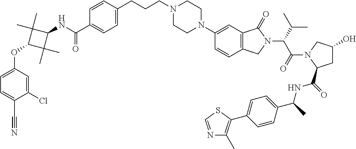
C1=CC(CCCN2CCN(C3=CC4=C(C=C3)CN(C(C(C)C)C(=O)N3C(C(=O)NC(C5=CC=C(C6=C(C)N=CS6)C=C5)C)CC(O)C3)C4=O)CC2)=CC=C1C(NC1C(C)(C)C(OC2=CC=C(C#N)C(Cl)=C2)C1(C)C)=O
